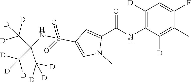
C1([D])=C(NC(C2=CC(S(=O)(=O)NC(C([D])([D])[D])(C([D])([D])[D])C([D])([D])[D])=CN2C)=O)C([D])=C(C)C(F)=C1
